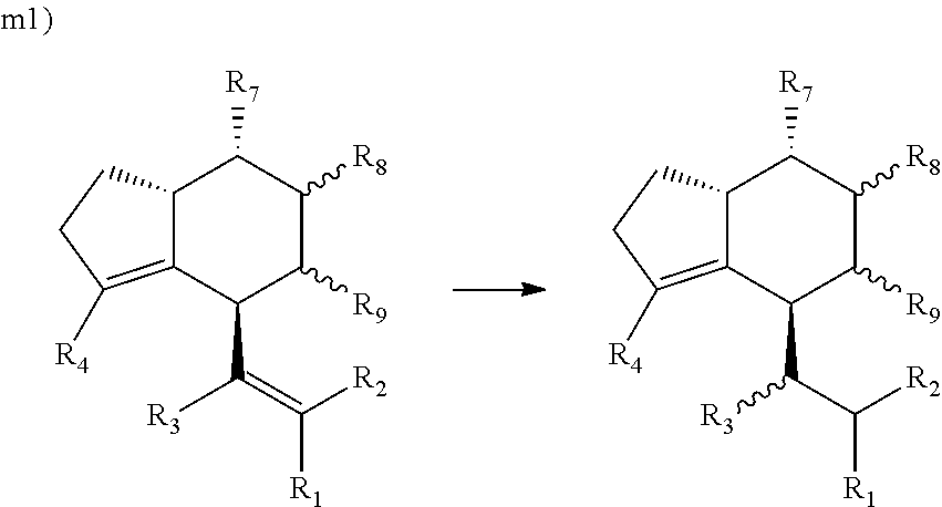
C12=C([R4])CCC1C([R7])C([R8])C([R9])C2C([R3])=C([R1])[R2].C12=C([R4])CCC1C([R7])C([R8])C([R9])C2C([R3])C([R1])[R2]
